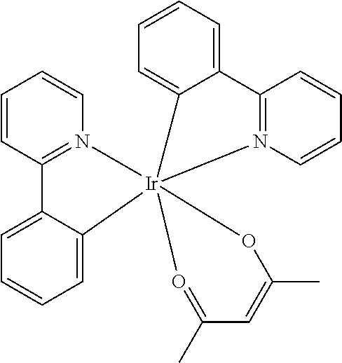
C1=CC=C2C(=C1)[Ir]13(N4=C2C=CC=C4)(N2=C(C=CC=C2)C2=CC=CC=C21)OC(C)=CC(C)=O3
